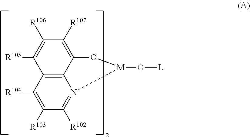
[R105]C1=C([R106])C([R107])=C2C3=C1C([R104])=C([R103])C([R102])=N3[M](O[L])O2
